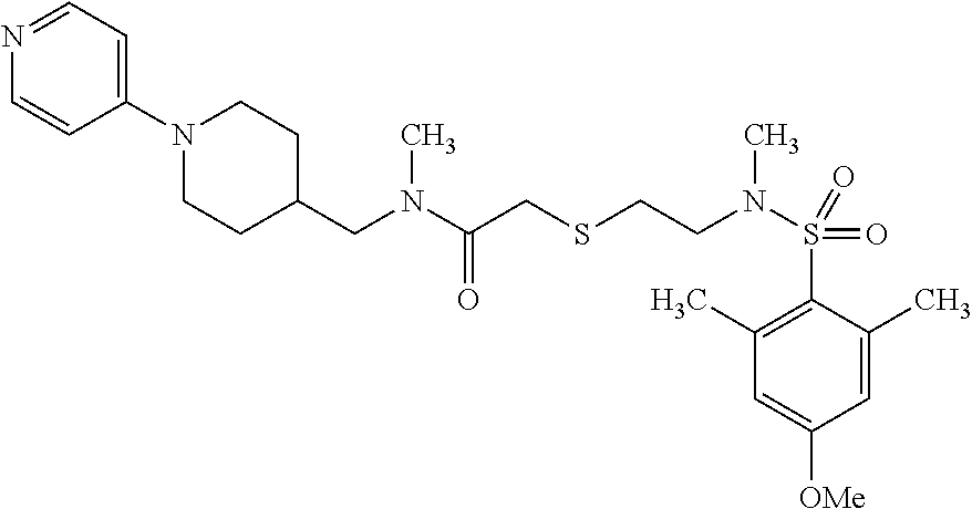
C1=C(C)C(S(=O)(=O)N(CCSCC(N(C)CC2CCN(C3=CC=NC=C3)CC2)=O)C)=C(C)C=C1[OMe]
